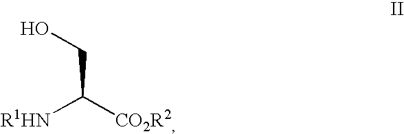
[R1HN]C(CO)[CO2R2]
